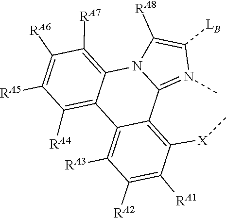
C12=N(C)C([LB])=C([RA8])N1C1=C([RA7])C([RA6])=C([RA5])C([RA4])=C1C1=C([RA3])C([RA2])=C([RA1])C([X]C)=C21
